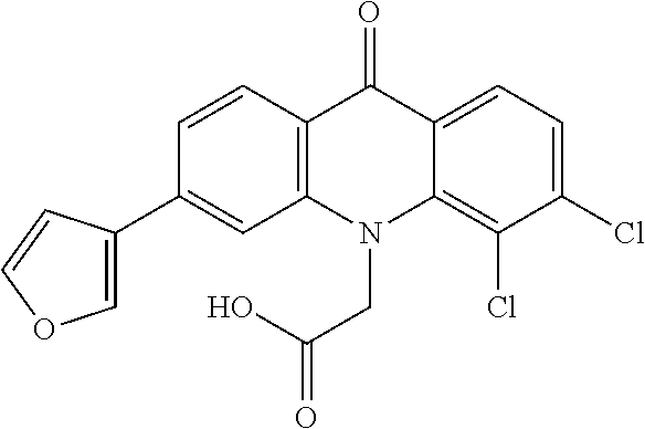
C12=C(N(CC(O)=O)C3=C(Cl)C(Cl)=CC=C3C1=O)C=C(C1=COC=C1)C=C2
